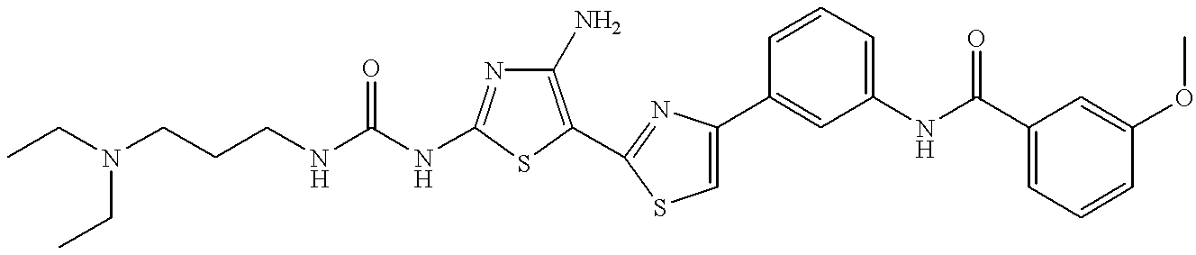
C(NC1=NC(N)=C(C2=NC(C3=CC(NC(C4=CC=CC(OC)=C4)=O)=CC=C3)=CS2)S1)(NCCCN(CC)CC)=O
